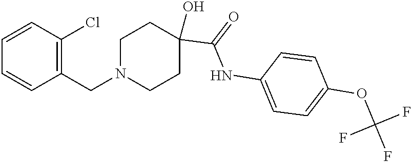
N1(CC2=C(Cl)C=CC=C2)CCC(O)(C(=O)NC2=CC=C(OC(F)(F)F)C=C2)CC1
